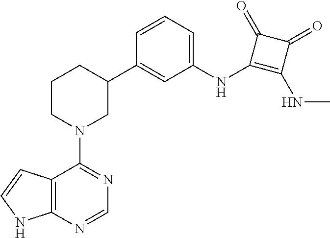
C12=C(N=CN=C1N1CC(C3=CC(NC4=C(NC)C(=O)C4=O)=CC=C3)CCC1)NC=C2
